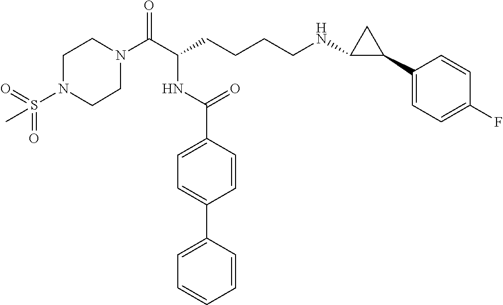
C1N(C(C(CCCCNC2C(C3=CC=C(F)C=C3)C2)NC(C2=CC=C(C3=CC=CC=C3)C=C2)=O)=O)CCN(S(=O)(=O)C)C1
